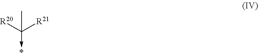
C([R20])([R21])(C)->*
